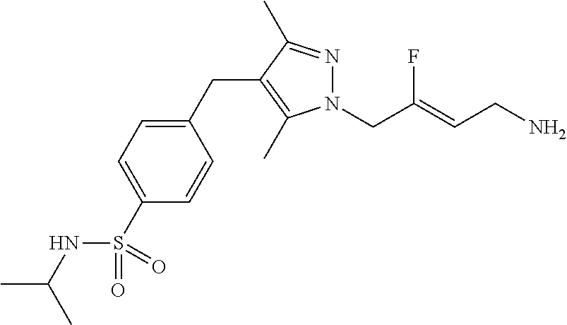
N1=C(C)C(CC2=CC=C(S(=O)(NC(C)C)=O)C=C2)=C(C)N1CC(=CCN)F
